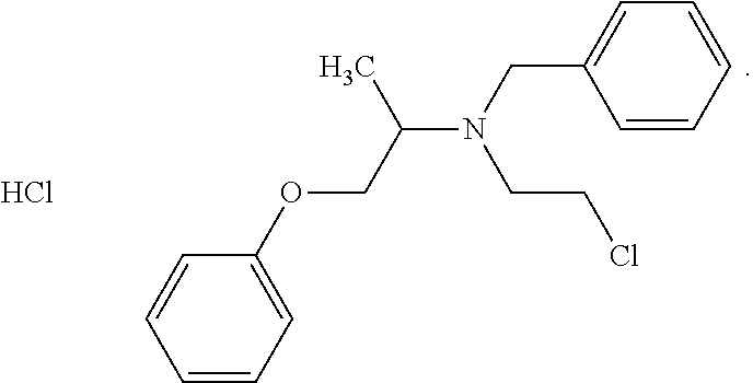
C1=CC=C(OCC(N(CC2=CC=CC=C2)CCCl)C)C=C1.Cl
